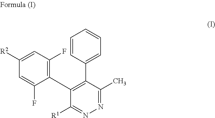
C1([R2])=CC(F)=C(C2=C(C3=CC=CC=C3)C(C)=NN=C2[R1])C(F)=C1
